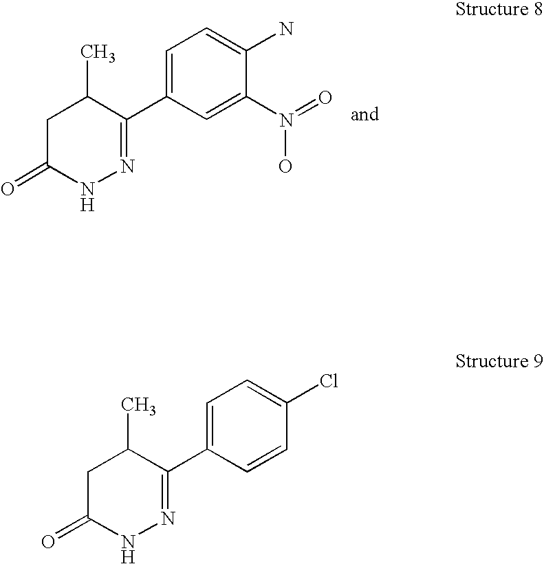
C1(C2=CC=C(N)C(N(=O)O)=C2)=NNC(=O)CC1C.C1(C2=CC=C(Cl)C=C2)=NNC(=O)CC1C
